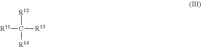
[R11]C([R13])([R12])[R14]
